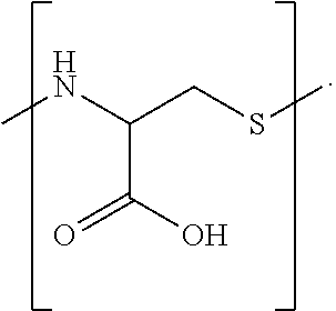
CNC(CSC)C(=O)O
